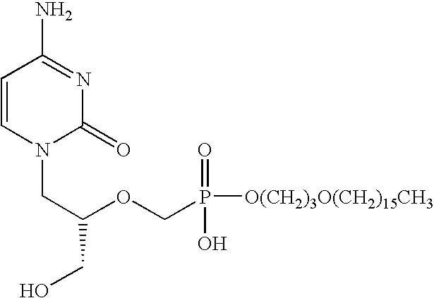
C1=CN(CC(CO)OCP(O)(=O)[O(CH2)3O(CH2)15CH3])C(=O)N=C1N
